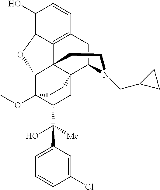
C1(O)=C2C3=C(C=C1)CC1N(CC4CC4)CCC34C(C3(OC)C(C([Me])(O)C5=CC=CC(Cl)=C5)CC41CC3)O2
